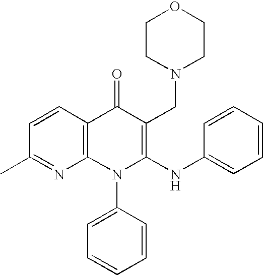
N1=C(C)C=CC2=C1N(C1=CC=CC=C1)C(NC1=CC=CC=C1)=C(CN1CCOCC1)C2=O
